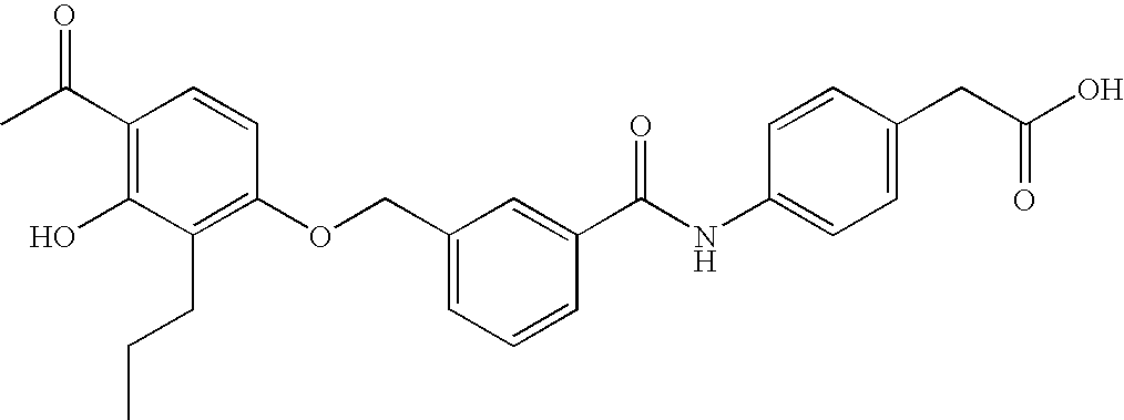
C1(C(C)=O)=C(O)C(CCC)=C(OCC2=CC=CC(C(NC3=CC=C(CC(O)=O)C=C3)=O)=C2)C=C1
